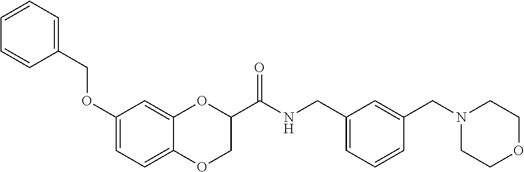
C1(OCC2=CC=CC=C2)=CC=C2C(=C1)OC(C(NCC1=CC=CC(CN3CCOCC3)=C1)=O)CO2
